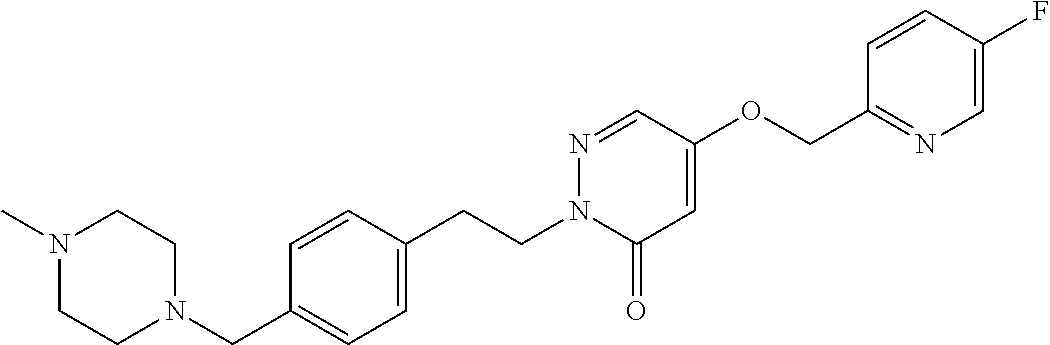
N1(C)CCN(CC2=CC=C(CCN3C(=O)C=C(OCC4=NC=C(F)C=C4)C=N3)C=C2)CC1
